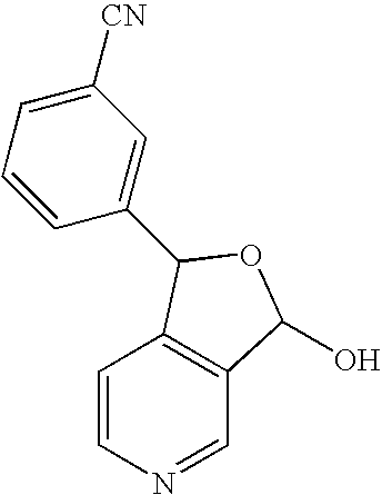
C1=CN=CC2=C1C(C1=CC([CN])=CC=C1)OC2O
